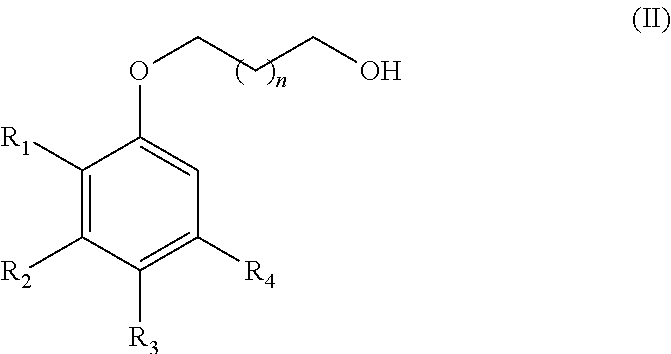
C1([R1])=C([R2])C([R3])=C([R4])C=C1OCCCO
